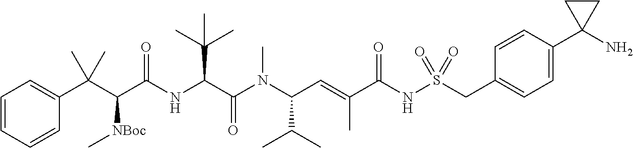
C1=CC=CC(C(C(C(NC(C(N(C(C=C(C(NS(CC2=CC=C(C3(N)CC3)C=C2)(=O)=O)=O)C)C(C)C)C)=O)C(C)(C)C)=O)[NBoc]C)(C)C)=C1
